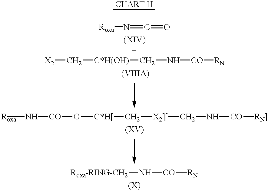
[Roxa]N=C=O.[X2]C[C*H(OH)]CN[CO][RN].[Roxa]N[CO]O[C*H[]C[X2][]CN[CO][RN]].[Roxa-RING-CH2]N[CO][RN]
